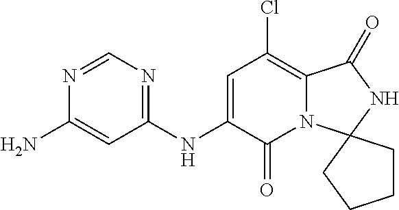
N1=CN=C(NC2=CC(Cl)=C3N(C2=O)C2(NC3=O)CCCC2)C=C1N
